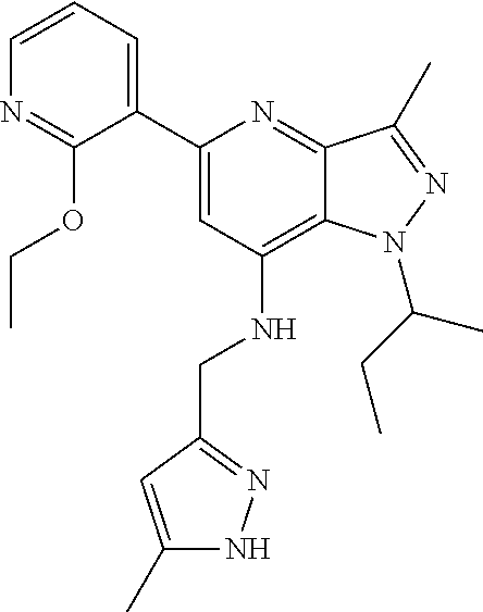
C1=CC=C(C2=CC(NCC3=NNC(C)=C3)=C3C(=N2)C(C)=NN3C(CC)C)C(OCC)=N1
